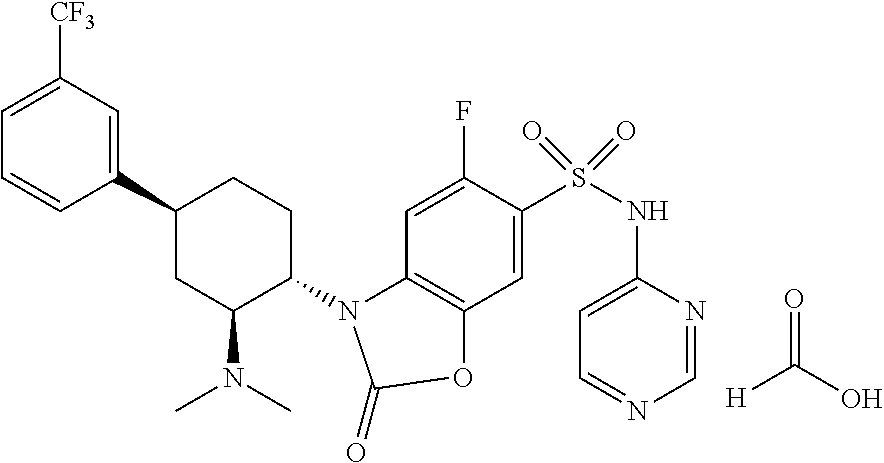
C1(C2CC(N(C)C)C(N3C(=O)OC4=C3C=C(F)C(S(NC3=CC=NC=N3)(=O)=O)=C4)CC2)=CC([CF3])=CC=C1.O=C(O)[H]
